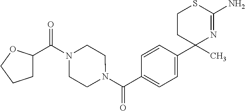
C1=CC(C2(C)N=C(N)SCC2)=CC=C1C(N1CCN(C(C2CCCO2)=O)CC1)=O
